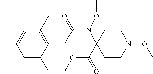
N(C(CC1=C(C)C=C(C)C=C1C)=O)(C1(C(OC)=O)CCN(OC)CC1)OC
